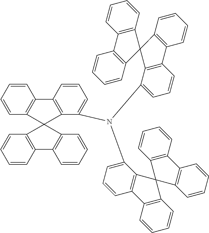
C1=CC2=C(C(N(C3=CC=CC4=C3C3(C5=C(C=CC=C5)C5=C3C=CC=C5)C3=C4C=CC=C3)C3=CC=CC4=C3C3(C5=C(C=CC=C5)C5=C3C=CC=C5)C3=C4C=CC=C3)=C1)C1(C3=C2C=CC=C3)C2=C(C=CC=C2)C2=C1C=CC=C2
